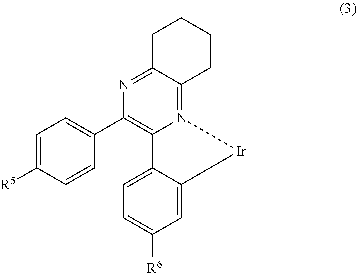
C1=C([R5])C=CC(C2=C3N(=C4C(=N2)CCCC4)[Ir]C2=CC([R6])=CC=C32)=C1
